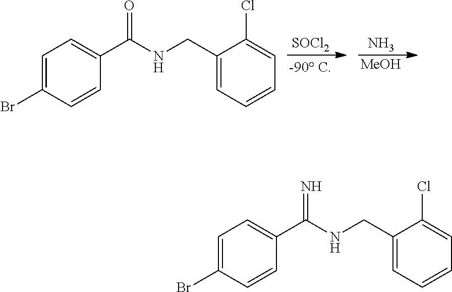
[SOCl2].N.[MeOH].C1=C(Br)C=CC(C(NCC2=CC=CC=C2Cl)=O)=C1.C1=C(Br)C=CC(C(NCC2=CC=CC=C2Cl)=N)=C1
